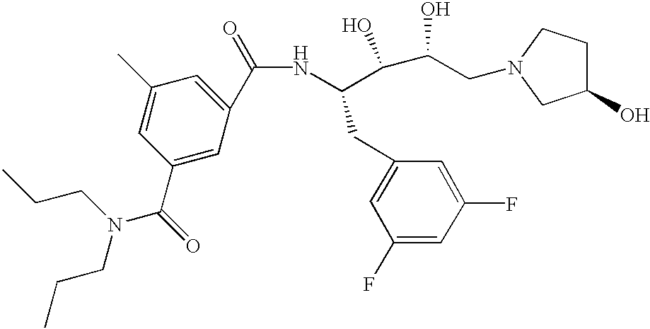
N(C(CC1=CC(F)=CC(F)=C1)C(C(CN1CCC(O)C1)O)O)C(=O)C1=CC(C)=CC(C(=O)N(CCC)CCC)=C1
